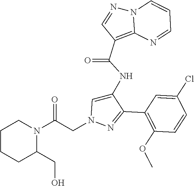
C1(C2=NN(CC(N3CCCCC3CO)=O)C=C2NC(C2=C3N(N=C2)C=CC=N3)=O)=C(OC)C=CC(Cl)=C1
